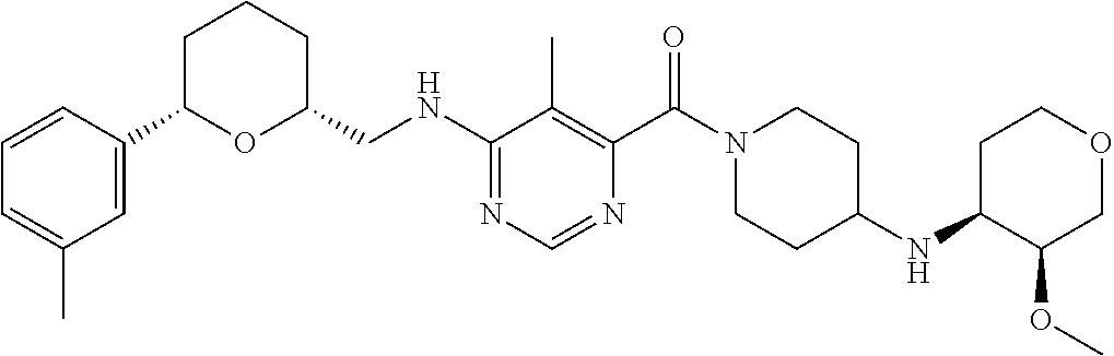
C1=C(C2OC(CNC3=NC=NC(C(N4CCC(NC5C(OC)COCC5)CC4)=O)=C3C)CCC2)C=CC=C1C
